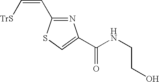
N1=C(C=C[TrS])SC=C1C(NCCO)=O
